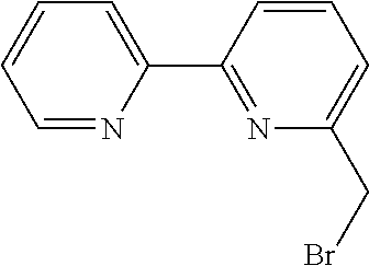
C1=CC=NC(C2=NC(CBr)=CC=C2)=C1
